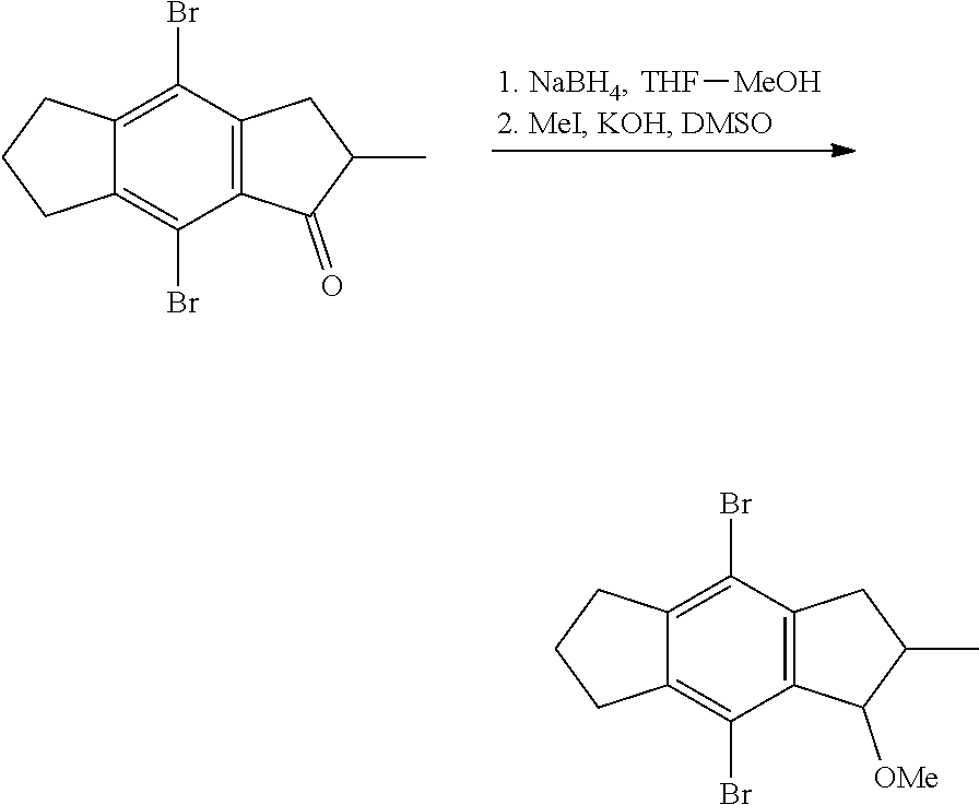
[THF][MeOH].C12=C(C(Br)=C3C(=C1Br)CCC3)CC(C)C2=O.C12=C(C(Br)=C3C(=C1Br)CCC3)CC(C)C2[OMe]
